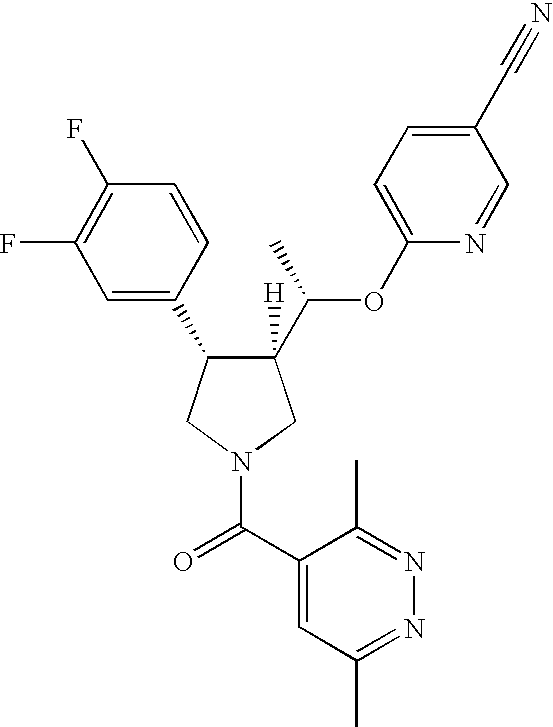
C1([H])(C(C)OC2=CC=C(C#N)C=N2)C(C2=CC(F)=C(F)C=C2)CN(C(=O)C2=CC(C)=NN=C2C)C1
